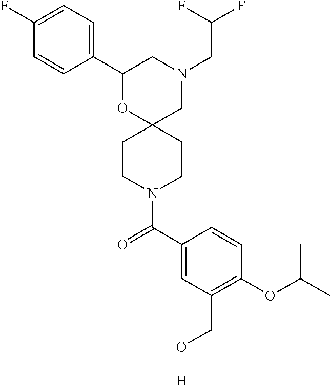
C1(C2=CC=C(F)C=C2)OC2(CN(CC(F)F)C1)CCN(C(C1=CC(CO)=C(OC(C)C)C=C1)=O)CC2.[H]
